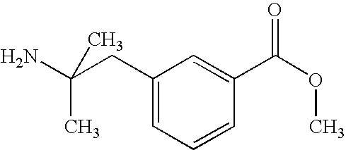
C1(CC(N)(C)C)=CC=CC(C(OC)=O)=C1
